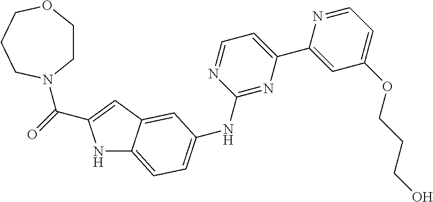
N1C2=CC=C(NC3=NC(C4=CC(OCCCO)=CC=N4)=CC=N3)C=C2C=C1C(N1CCOCCC1)=O
